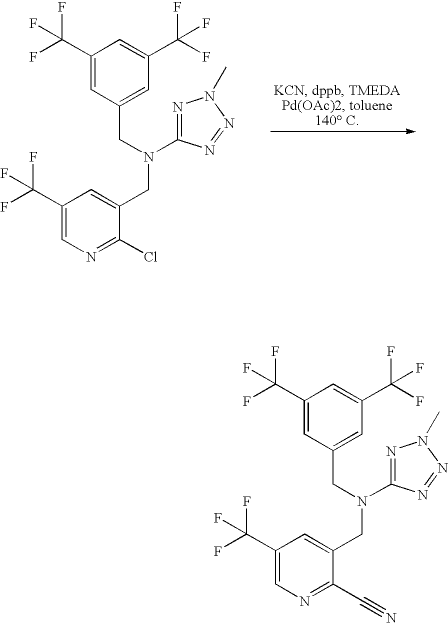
N1=C(N(CC2=CC(C(F)(F)F)=CC(C(F)(F)F)=C2)CC2=CC(C(F)(F)F)=CN=C2Cl)N=NN1C.N1=C(N(CC2=CC(C(F)(F)F)=CC(C(F)(F)F)=C2)CC2=CC(C(F)(F)F)=CN=C2C#N)N=NN1C
